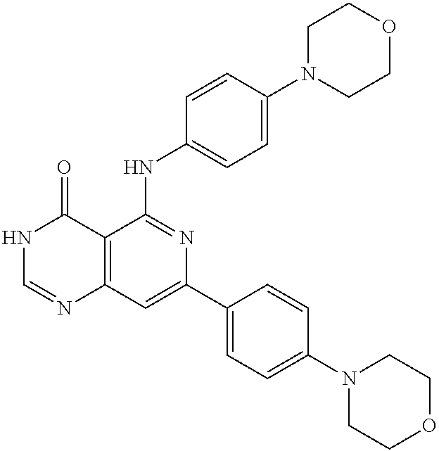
C12=C(C=C(C3=CC=C(N4CCOCC4)C=C3)N=C1NC1=CC=C(N3CCOCC3)C=C1)N=CNC2=O
